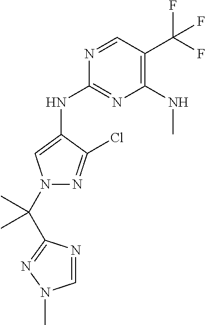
N1(C(C)(C)C2=NN(C)C=N2)C=C(NC2=NC(NC)=C(C(F)(F)F)C=N2)C(Cl)=N1
